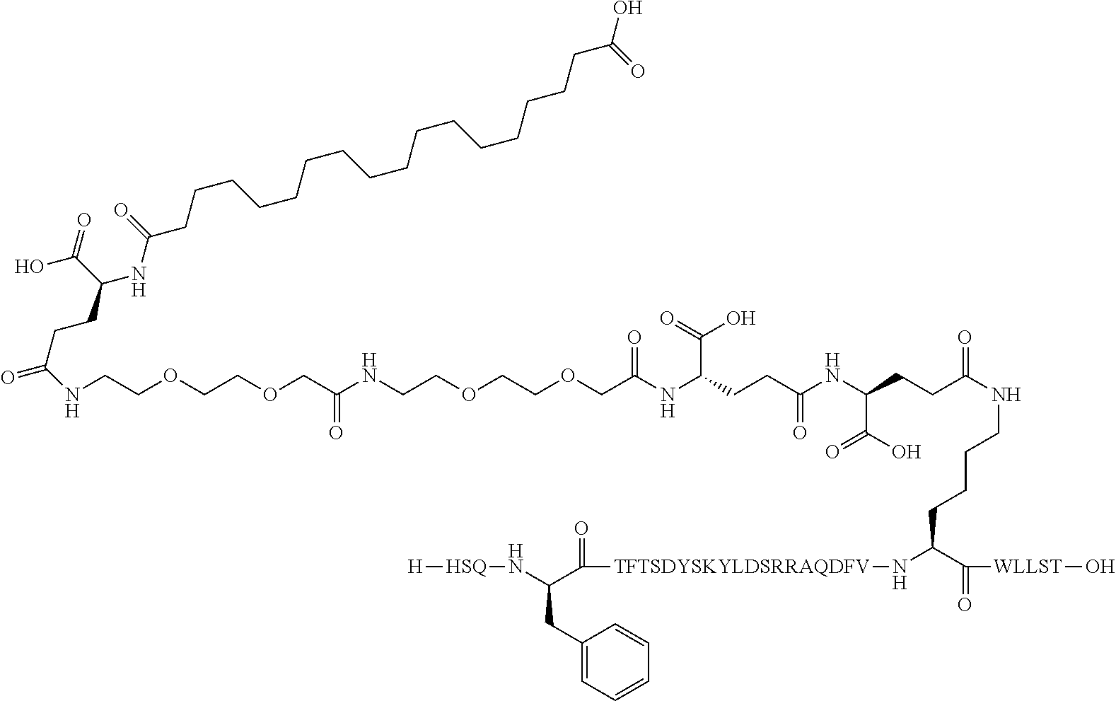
[H][HSQ]NC(CC1=CC=CC=C1)C(=O)[TFTSDYSKYLDSRRAQDFV]NC(CCCCNC(CCC(NC(CCC(NC(COCCOCCNC(COCCOCCNC(CCC(C(O)=O)NC(=O)CCCCCCCCCCCCCCCCC(O)=O)=O)=O)=O)C(O)=O)=O)C(=O)O)=O)C(=O)[WLLST]O
